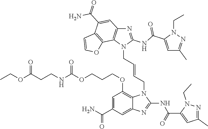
N1=C(NC(C2=CC(C)=NN2CC)=O)N(CC=CCN2C3=C(OCCCOC(NCCC(OCC)=O)=O)C=C(C(N)=O)C=C3N=C2NC(C2=CC(C)=NN2CC)=O)C2=C1C=C(C(=O)N)C1=C2OC=C1
